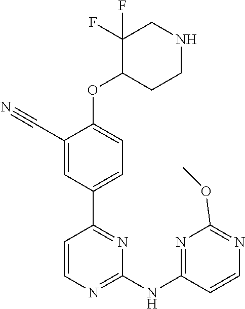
O(C1=CC=C(C2=NC(NC3=NC(OC)=NC=C3)=NC=C2)C=C1C#N)C1CCNCC1(F)F
